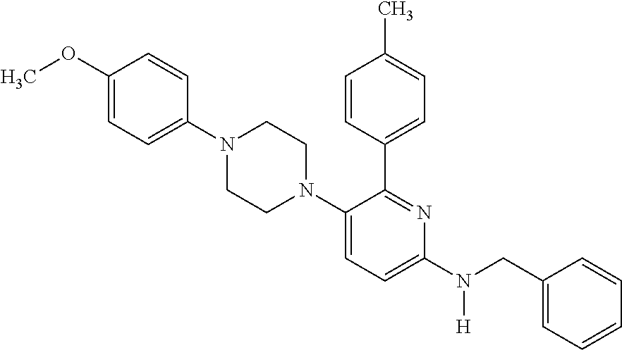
N1(C2=CC=C(OC)C=C2)CCN(C2=CC=C(N(CC3=CC=CC=C3)[H])N=C2C2=CC=C(C)C=C2)CC1
